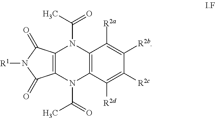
C12=C(C(=O)N([R1])C1=O)N(C(C)=O)C1=C(N2C(=O)C)C([R2d])=C([R2c])C([R2b])=C1[R2a]
